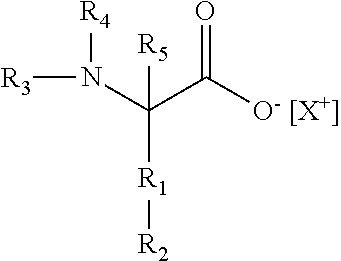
[R3]N(C(C([O- [X+]])=O)([R1][R2])[R5])[R4]
